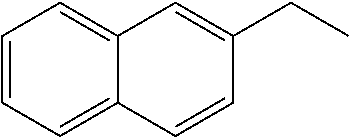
C1(CC)=CC2=CC=CC=C2C=C1
